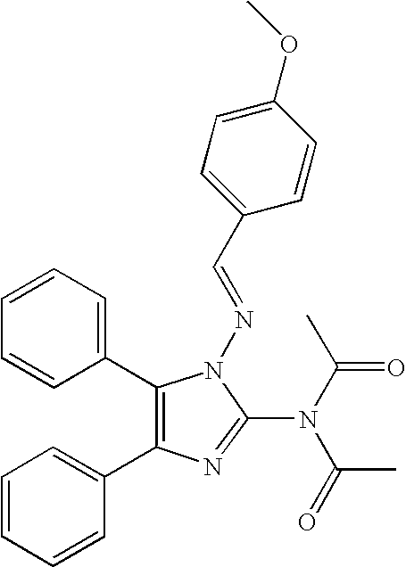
C1=CC=CC(C2=C(C3=CC=CC=C3)N(N=CC3=CC=C(OC)C=C3)C(N(C(C)=O)C(=O)C)=N2)=C1
